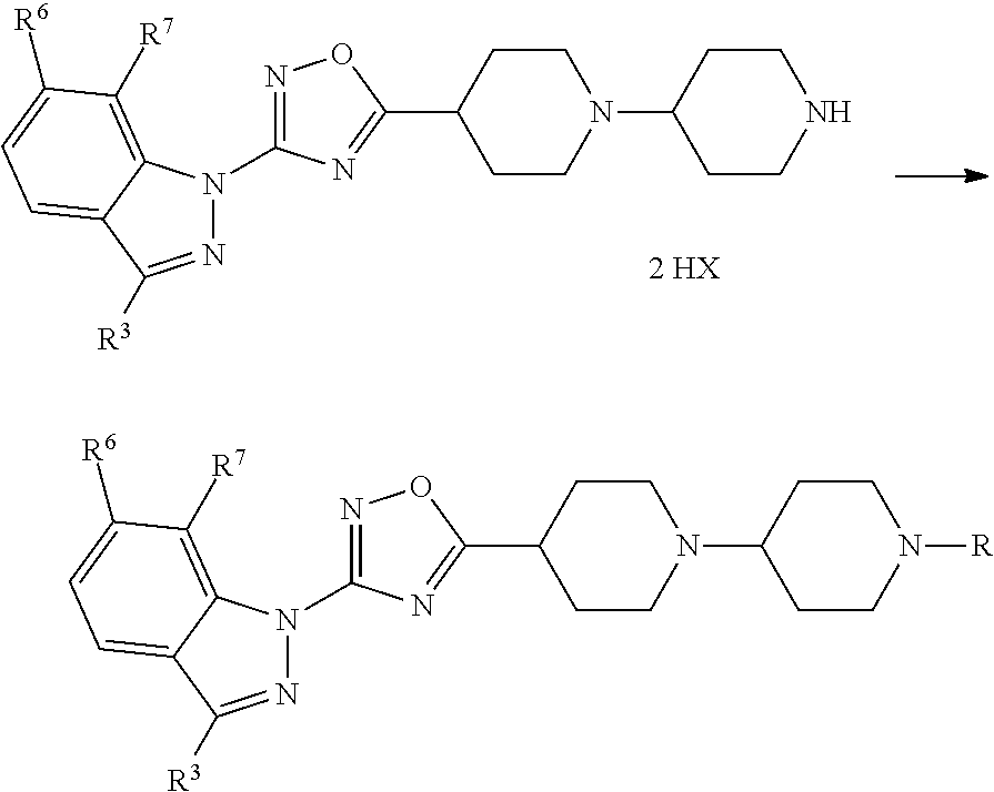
[2 HX].N1=C([R3])C2=CC=C([R6])C([R7])=C2N1C1=NOC(C2CCN(C3CCNCC3)CC2)=N1.N1=C([R3])C2=CC=C([R6])C([R7])=C2N1C1=NOC(C2CCN(C3CCN([R])CC3)CC2)=N1
